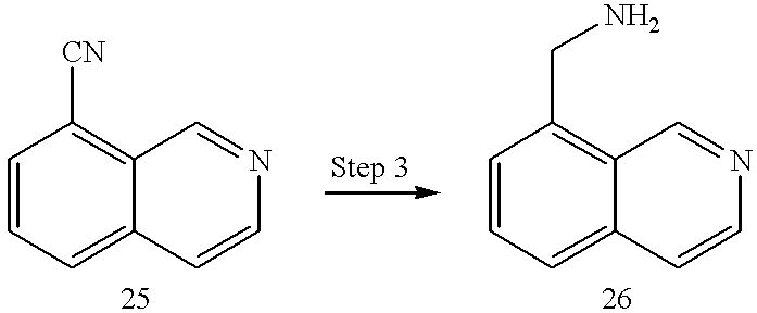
C1=CC=C2C(=C1[CN])C=NC=C2.C1=CC=C2C(=C1CN)C=NC=C2
